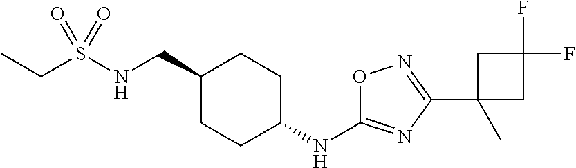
C(S(NCC1CCC(NC2=NC(C3(C)CC(F)(F)C3)=NO2)CC1)(=O)=O)C
